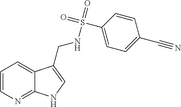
C12=NC=CC=C1C(CNS(=O)(C1=CC=C(C#N)C=C1)=O)=CN2
